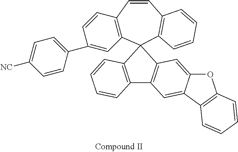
C1=C(C2=CC3=C(C=C2)C=CC2=C(C=CC=C2)C32C3=C(C=C4C(=C3)OC3=C4C=CC=C3)C3=C2C=CC=C3)C=CC([NC])=C1
